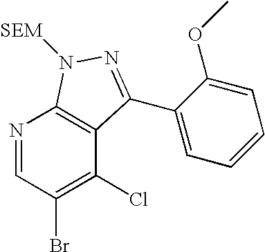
N1=CC(Br)=C(Cl)C2=C1N([SEM])N=C2C1=CC=CC=C1OC
